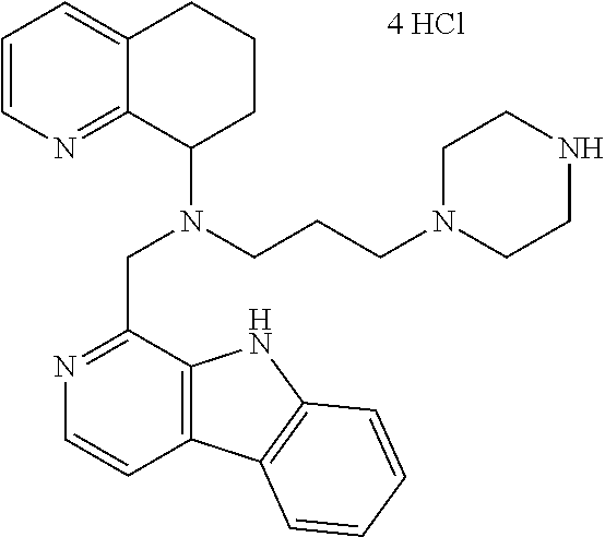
C1=CN=C2C(=C1)CCCC2N(CCCN1CCNCC1)CC1=NC=CC2=C1NC1=C2C=CC=C1
